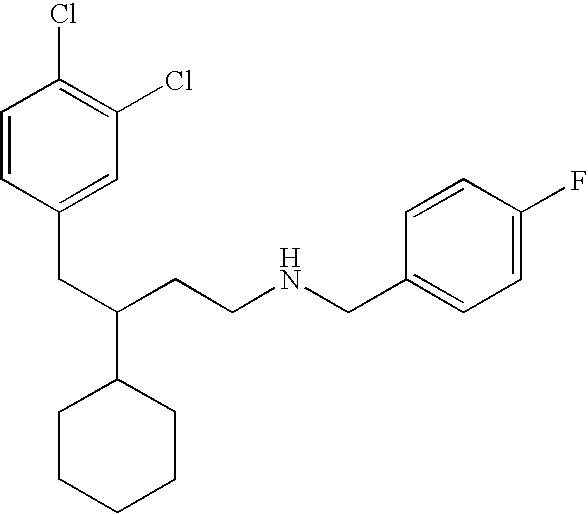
C1CCCCC1C(CCNCC1=CC=C(F)C=C1)CC1=CC(Cl)=C(Cl)C=C1
